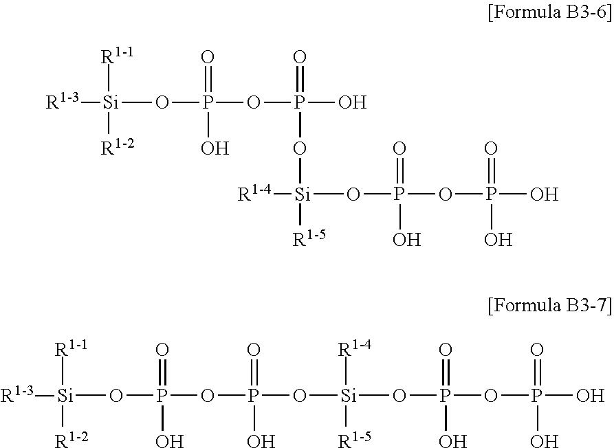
O([Si]([R1-3])([R1-1])[R1-2])P(OP(O)(=O)O[Si]([R1-4])([R1-5])OP(OP(O)(=O)O)(=O)O)(O)=O.O([Si]([R1-3])([R1-1])[R1-2])P(OP(O[Si](OP(OP(O)(=O)O)(=O)O)([R1-4])[R1-5])(=O)O)(O)=O
